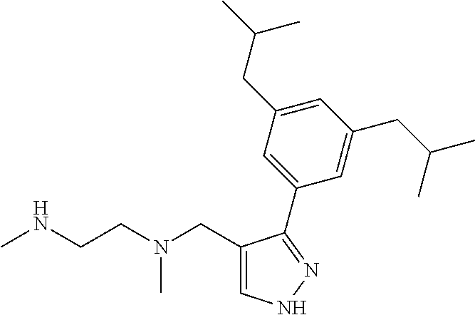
C1=C(CN(CCNC)C)C(C2=CC(CC(C)C)=CC(CC(C)C)=C2)=NN1
